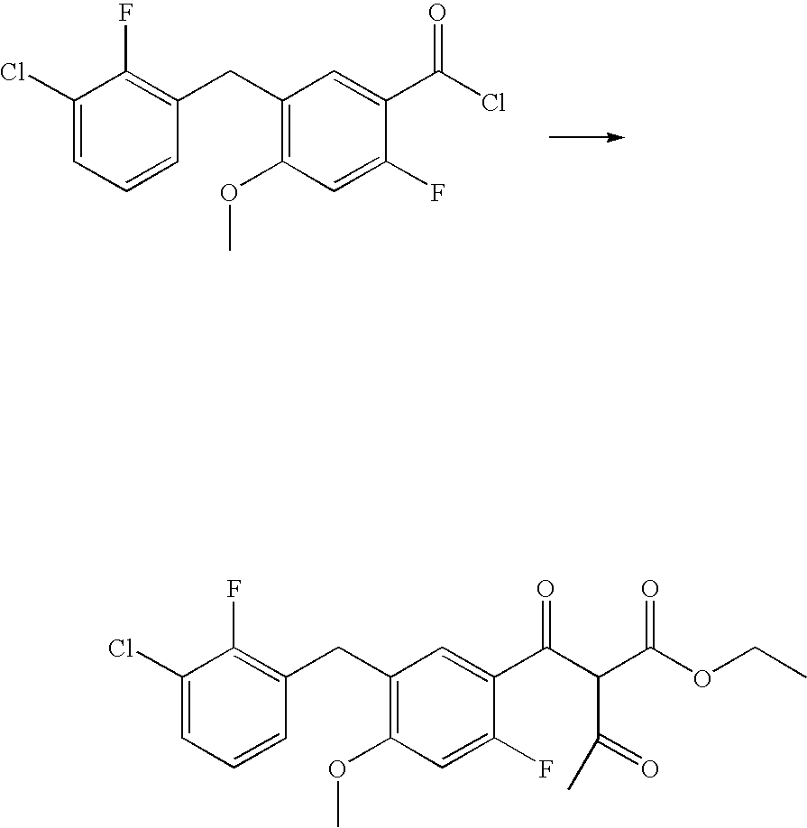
C1(Cl)=CC=CC(CC2=C(OC)C=C(F)C(C(Cl)=O)=C2)=C1F.C1(Cl)=CC=CC(CC2=C(OC)C=C(F)C(C(C(C(OCC)=O)C(=O)C)=O)=C2)=C1F
